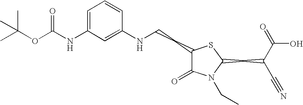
C1=C(NC(OC(C)(C)C)=O)C=C(NCCC2C(=O)N(CC)C(CC(C#N)C(=O)O)S2)C=C1
